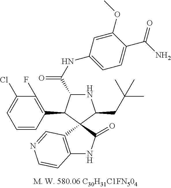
N1C(C(NC2=CC=C(C(=O)N)C(OC)=C2)=O)C(C2=C(F)C(Cl)=CC=C2)C2(C1CC(C)(C)C)C1=C(NC2=O)C=CN=C1
